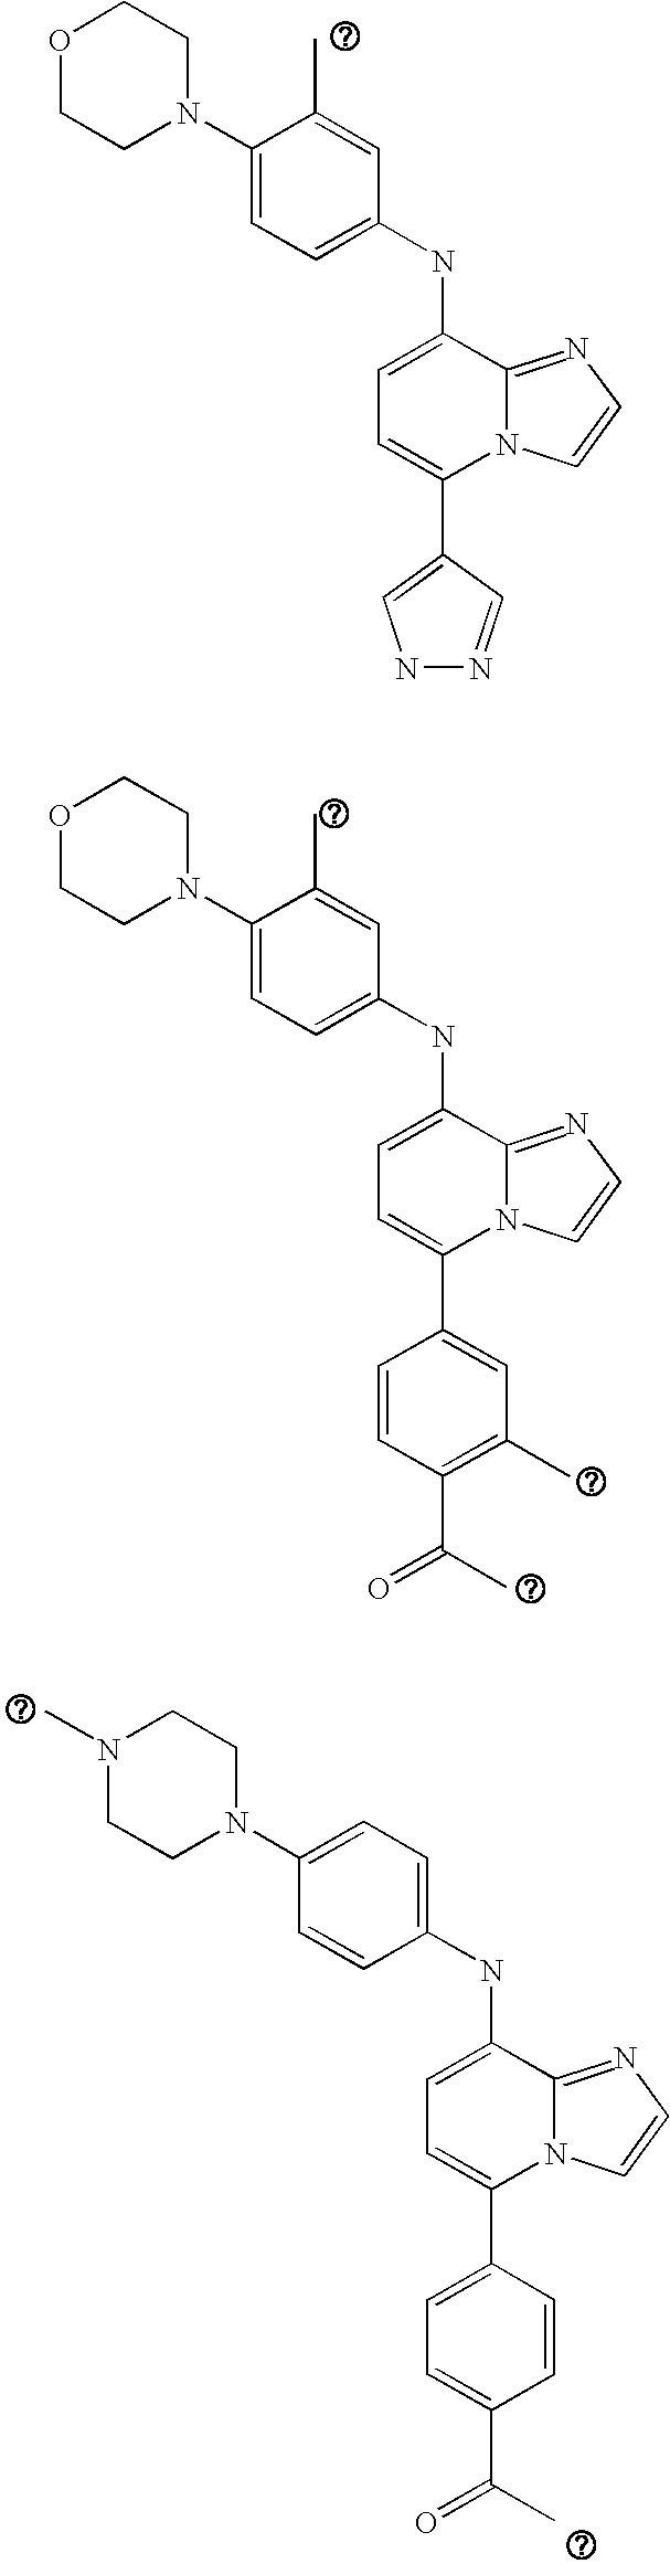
C1(C2=CNN=C2)=CC=C(NC2=CC=C(N3CCOCC3)C(C)=C2)C2=NC=CN12.C1(C2=CC(C)=C(C(C)=O)C=C2)=CC=C(NC2=CC=C(N3CCOCC3)C(C)=C2)C2=NC=CN12.C1(C2=CC=C(C(C)=O)C=C2)=CC=C(NC2=CC=C(N3CCN(C)CC3)C=C2)C2=NC=CN12
